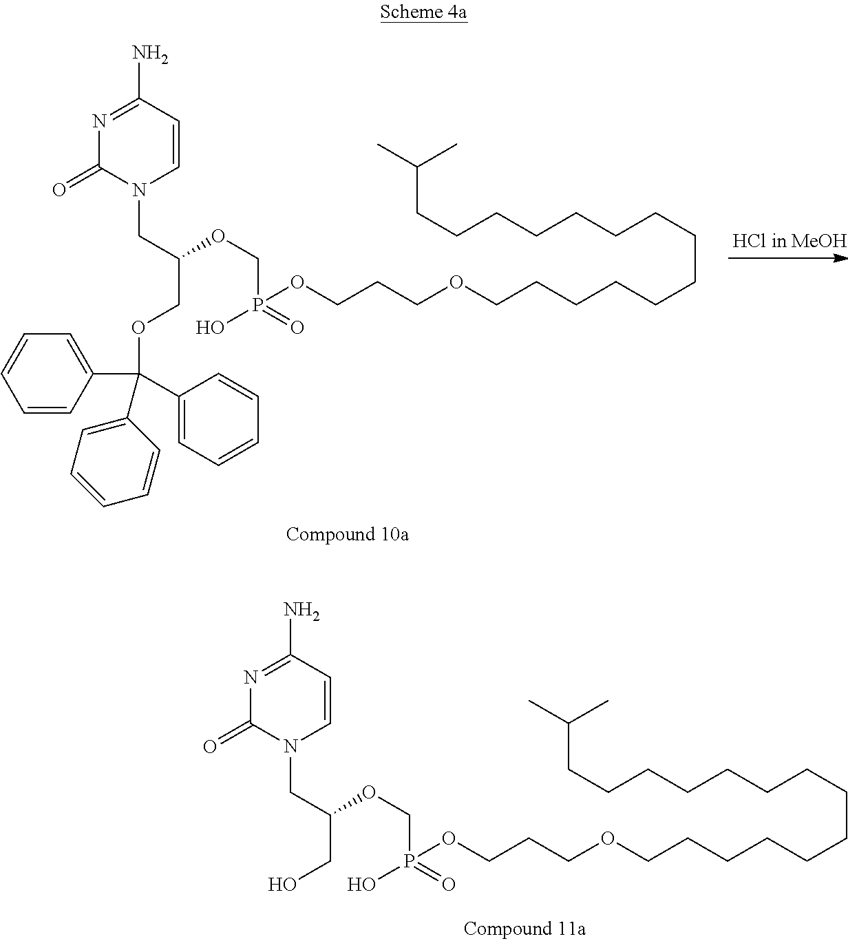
N1=C(N)C=CN(CC(CO)OCP(=O)(O)OCCCOCCCCCCCCCCCCCCC(C)C)C1=O.N1=C(N)C=CN(CC(COC(C2=CC=CC=C2)(C2=CC=CC=C2)C2=CC=CC=C2)OCP(=O)(O)OCCCOCCCCCCCCCCCCCCC(C)C)C1=O
